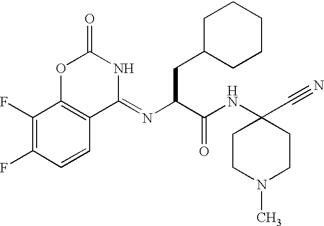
C1(F)=C(F)C=CC2=C1OC(=O)NC2=NC(C(NC1(C#N)CCN(C)CC1)=O)CC1CCCCC1
